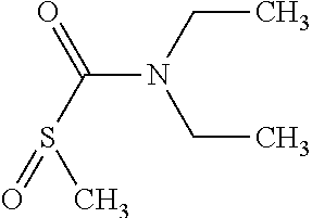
N(C(S(=O)C)=O)(CC)CC
